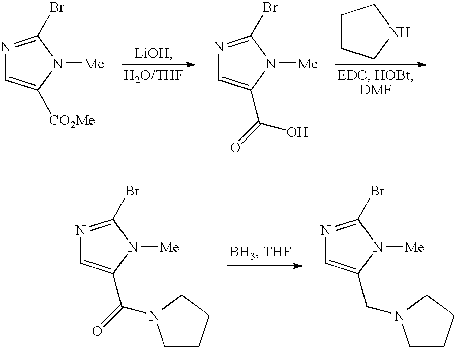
C1CCNC1.N1=C(Br)N([Me])C([CO2Me])=C1.N1=C(Br)N([Me])C(C(=O)O)=C1.N1=C(Br)N([Me])C(C(=O)N2CCCC2)=C1.N1=C(Br)N([Me])C(CN2CCCC2)=C1
